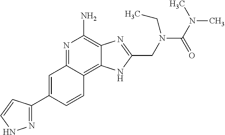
C1=C(C2=NNC=C2)C=CC2=C3C(=C(N)N=C12)N=C(CN(C(N(C)C)=O)CC)N3
